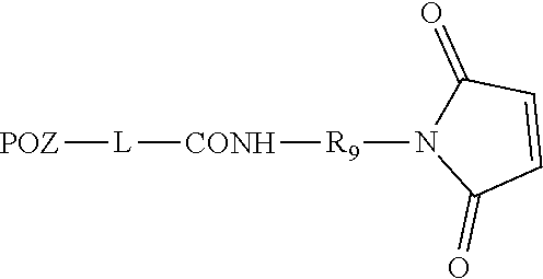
C1(=O)N([R9][CONH][L][POZ])C(=O)C=C1
